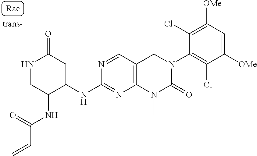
N(C(=O)C=C)C1CNC(=O)CC1NC1=NC2=C(C=N1)CN(C1=C(Cl)C([OMe])=CC([OMe])=C1Cl)C(=O)N2C
